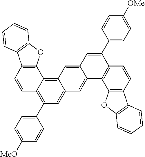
C1=CC2=C(C3=C4C(=CC(C5=CC=C([MeO])C=C5)=C13)C=C1C(=C4)C=C(C3=CC=C([OMe])C=C3)C3=C1C1=C(C=C3)C3=C(O1)C=CC=C3)OC1=C2C=CC=C1
